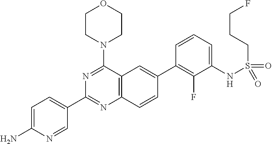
C12=C(C(N3CCOCC3)=NC(C3=CC=C(N)N=C3)=N1)C=C(C1=C(F)C(NS(CCCF)(=O)=O)=CC=C1)C=C2
